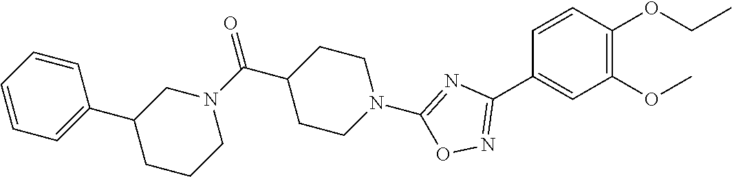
C1=CC(OCC)=C(OC)C=C1C1=NOC(N2CCC(C(N3CC(C4=CC=CC=C4)CCC3)=O)CC2)=N1
